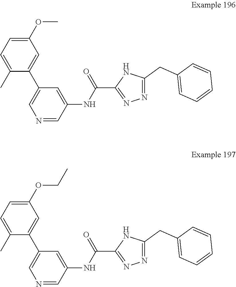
C1=C(C)C(C2=CN=CC(NC(C3=NN=C(CC4=CC=CC=C4)N3)=O)=C2)=CC(OC)=C1.C1=C(C)C(C2=CN=CC(NC(C3=NN=C(CC4=CC=CC=C4)N3)=O)=C2)=CC(OCC)=C1
